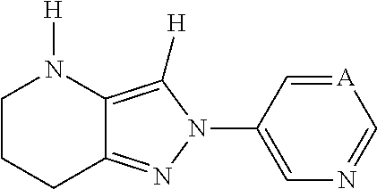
C1CCC2=NN(C3=CN=C[A]=C3)C([H])=C2N1[H]
